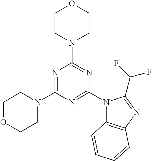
N1=C(N2CCOCC2)N=C(N2C3=C(N=C2C(F)F)C=CC=C3)N=C1N1CCOCC1
